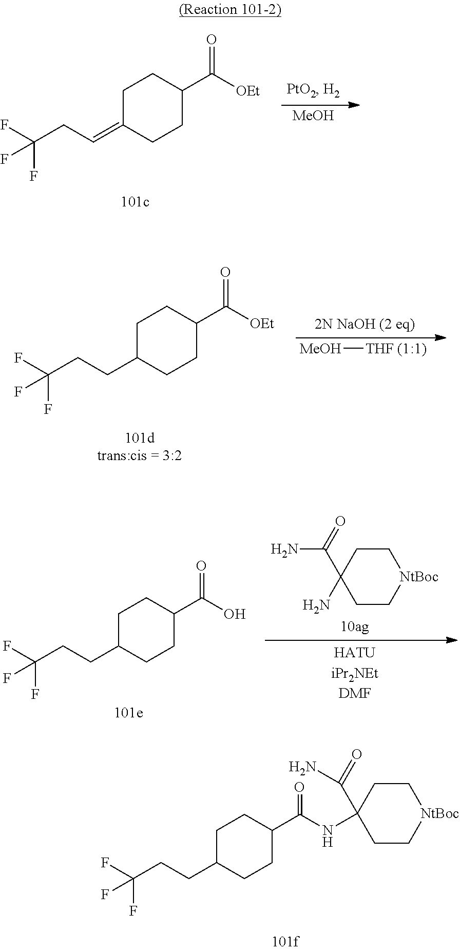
C1C(=CCC(F)(F)F)CCC(C([OEt])=O)C1.[MeOH].C1C(CCC(F)(F)F)CCC(C([OEt])=O)C1.[MeOH][THF (1:1)].C1C(CCC(F)(F)F)CCC(C(O)=O)C1.C1CC(C(N)=O)(N)CC[NtBoc]1.C1C(CCC(F)(F)F)CCC(C(NC2(C(N)=O)CC[NtBoc]CC2)=O)C1
